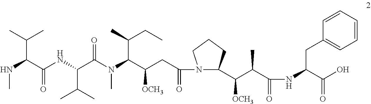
N(C(C(NC(C(N(C(C(CC(N1C(C(C(C(NC(C(O)=O)CC2=CC=CC=C2)=O)C)[OCH3])CCC1)=O)[OCH3])C(C)CC)C)=O)C(C)C)=O)C(C)C)C
